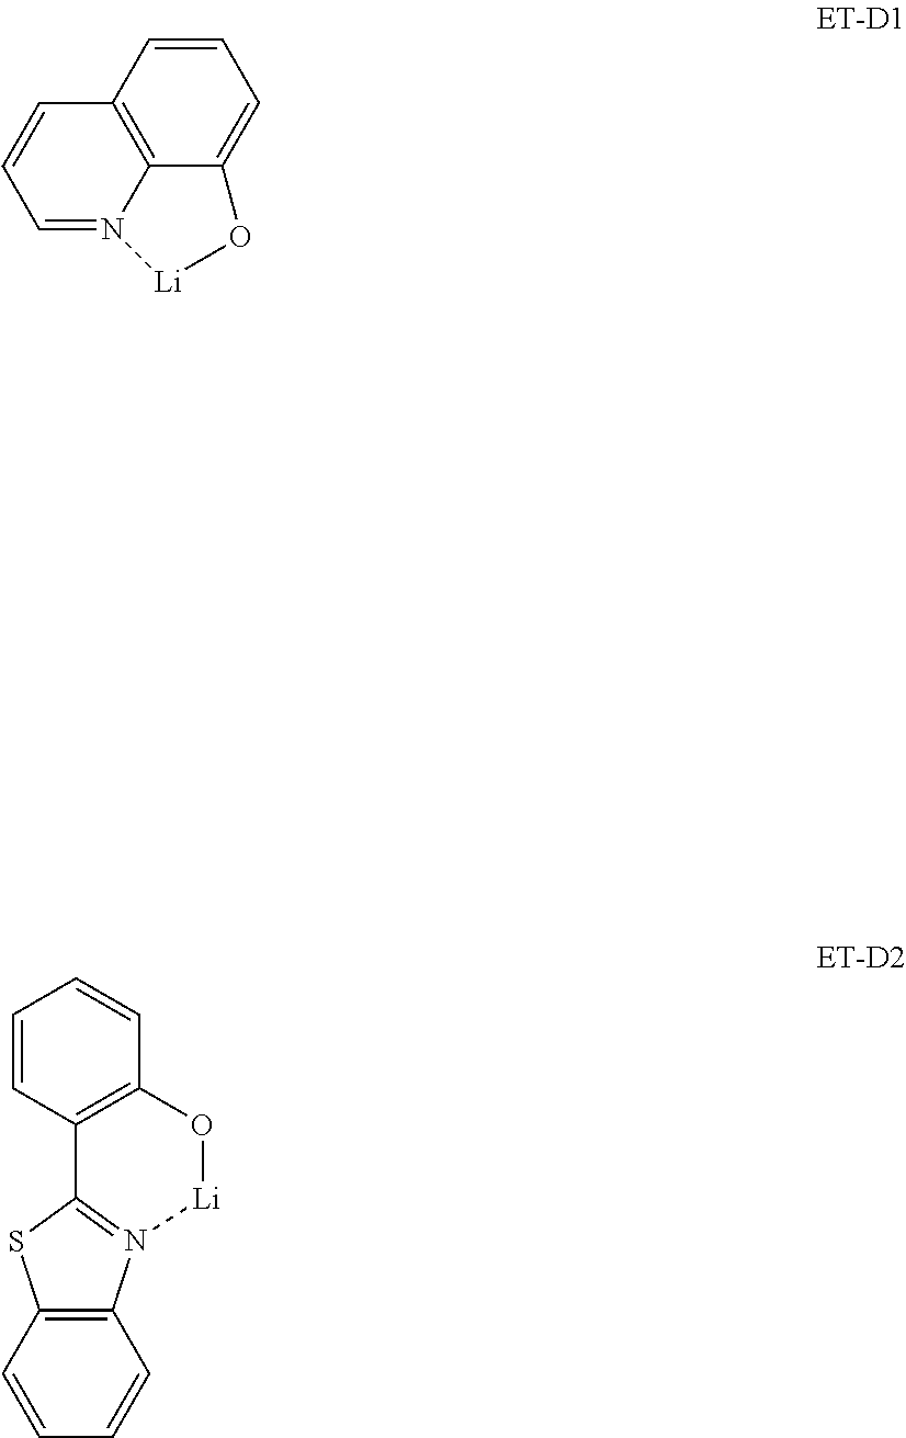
C12=C(C=CC=C1)O[Li]N1=C2SC2=C1C=CC=C2.C12=C3C(=CC=C1)O[Li]N3=CC=C2
